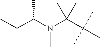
C(C(N(C)C(C(C)(C)C)(C)C)C)C
